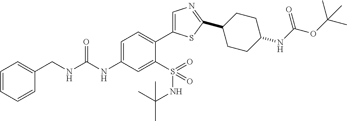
C1(CNC(NC2=CC=C(C3=CN=C(C4CCC(NC(OC(C)(C)C)=O)CC4)S3)C(S(NC(C)(C)C)(=O)=O)=C2)=O)=CC=CC=C1
